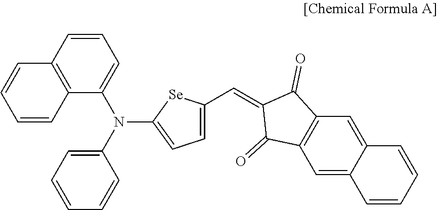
C1=C(C=C2C(=O)C3=C(C=C4C(=C3)C=CC=C4)C2=O)[Se]C(N(C2=CC=CC=C2)C2=CC=CC3=C2C=CC=C3)=C1
